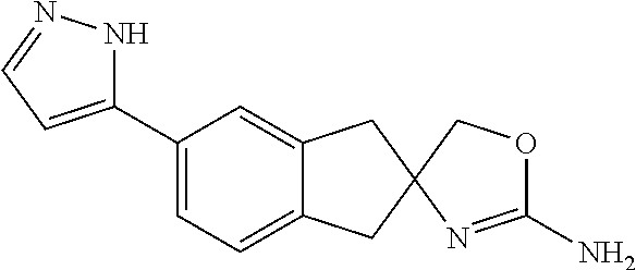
C1(C2=CC=C3C(=C2)CC2(C3)COC(N)=N2)=CC=NN1
